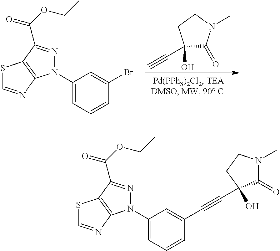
C1(N2N=C(C(OCC)=O)C3=C2N=CS3)=CC=CC(Br)=C1.C1(C#C)(O)C(=O)N(C)CC1.C1(N2N=C(C(OCC)=O)C3=C2N=CS3)=CC=CC(C#CC2(O)C(=O)N(C)CC2)=C1
